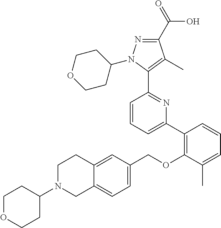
C1(C2=C(OCC3=CC=C4C(=C3)CCN(C3CCOCC3)C4)C(C)=CC=C2)=CC=CC(C2=C(C)C(C(=O)O)=NN2C2CCOCC2)=N1
